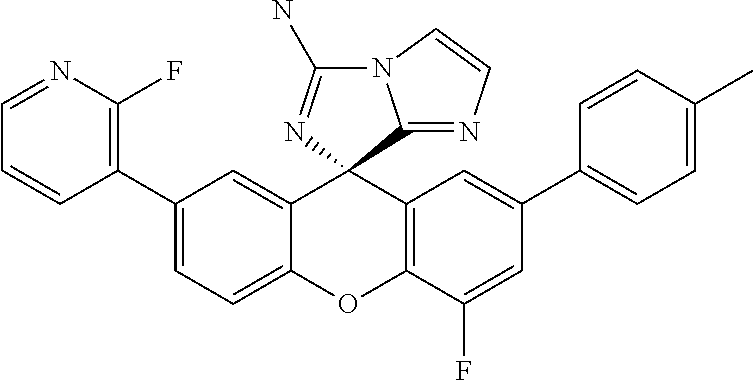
C1(C2=C(F)N=CC=C2)=CC=C2C(=C1)C1(C3=C(O2)C(F)=CC(C2=CC=C(C)C=C2)=C3)C2=NC=CN2C(N)=N1
